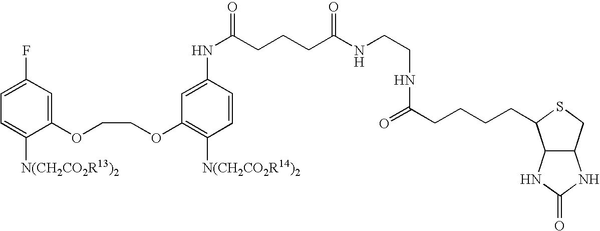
FC1=CC=C([N(CH2CO2R13)2])C(OCCOC2=C([N(CH2CO2R14)2])C=CC(NC(=O)CCCC(NCCNC(=O)CCCCC3C4C(CS3)NC(=O)N4)=O)=C2)=C1
